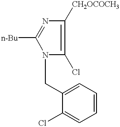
C1([n-Bu])=NC([CH2OCOCH3])=C(Cl)N1CC1=CC=CC=C1Cl
